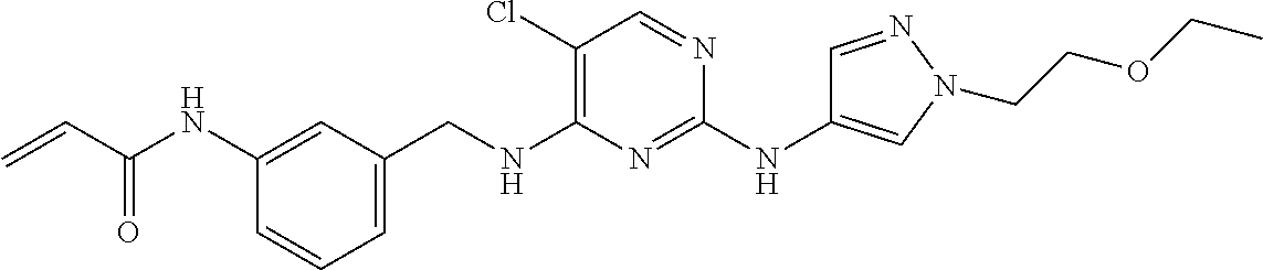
C1=CC=C(CNC2=C(Cl)C=NC(NC3=CN(CCOCC)N=C3)=N2)C=C1NC(C=C)=O
